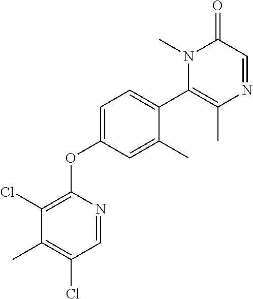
N1(C)C(C2=CC=C(OC3=C(Cl)C(C)=C(Cl)C=N3)C=C2C)=C(C)N=CC1=O
